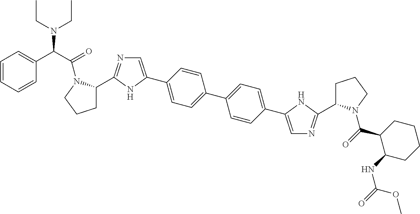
C1=C(C2=CC=C(C3=CC=C(C4=CN=C(C5CCCN5C(=O)C(C5=CC=CC=C5)N(CC)CC)N4)C=C3)C=C2)NC(C2CCCN2C(=O)C2C(NC(=O)OC)CCCC2)=N1
